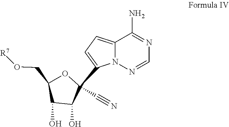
N1=C(N)C2=CC=C(C3(C#N)C(O)C(O)C(CO[R7])O3)N2N=C1
